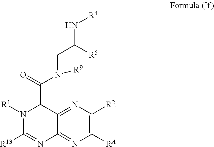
C1([RA])=C([R2])N=C2C(=N1)N=C([R13])N([R1])C2C(=O)N(CC(N[R4])[R5])[R9]
